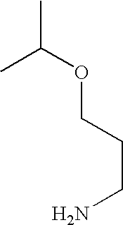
NCCCOC(C)C
